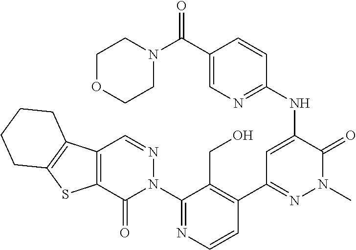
C1=CN=C(N2N=CC3=C(C2=O)SC2=C3CCCC2)C(CO)=C1C1=NN(C)C(=O)C(NC2=NC=C(C(N3CCOCC3)=O)C=C2)=C1
